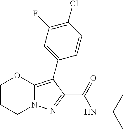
C1CCN2C(=C(C3=CC(F)=C(Cl)C=C3)C(C(=O)NC(C)C)=N2)O1
